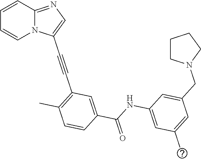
C1=CC2=NC=C(C#CC3=C(C)C=CC(C(NC4=CC(C)=CC(CN5CCCC5)=C4)=O)=C3)N2C=C1
